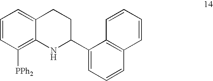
C1=CC([PPh2])=C2C(=C1)CCC(C1=CC=CC3=C1C=CC=C3)N2
